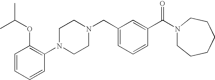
C1=CC=CC(N2CCN(CC3=CC=CC(C(N4CCCCCC4)=O)=C3)CC2)=C1OC(C)C
